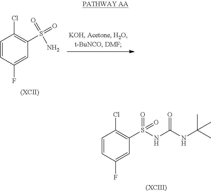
C1=CC(F)=CC(S(=O)(=O)NC(NC(C)(C)C)=O)=C1Cl.[(XCIII)].C1=CC(F)=CC(S(=O)(=O)N)=C1Cl
